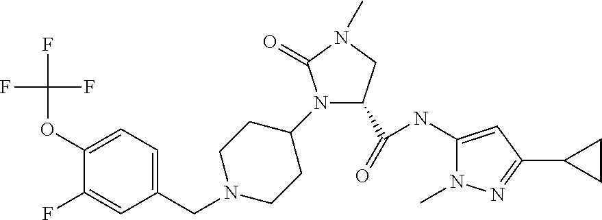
C1=C(OC(F)(F)F)C(F)=CC(CN2CCC(N3C(C(=O)NC4=CC(C5CC5)=NN4C)CN(C)C3=O)CC2)=C1
